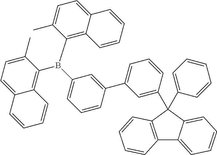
C12=C(C(C3=CC=CC=C3)(C3=CC(C4=CC(B(C5=C6C(=CC=C5C)C=CC=C6)C5=C6C(=CC=C5C)C=CC=C6)=CC=C4)=CC=C3)C3=CC=CC=C13)C=CC=C2
